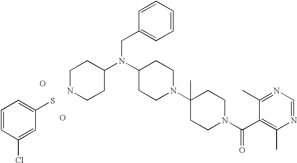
C1=CC=CC(CN(C2CCN(C3(C)CCN(C(C4=C(C)N=CN=C4C)=O)CC3)CC2)C2CCNCC2)=C1.O.SC1=CC=CC(Cl)=C1.O
